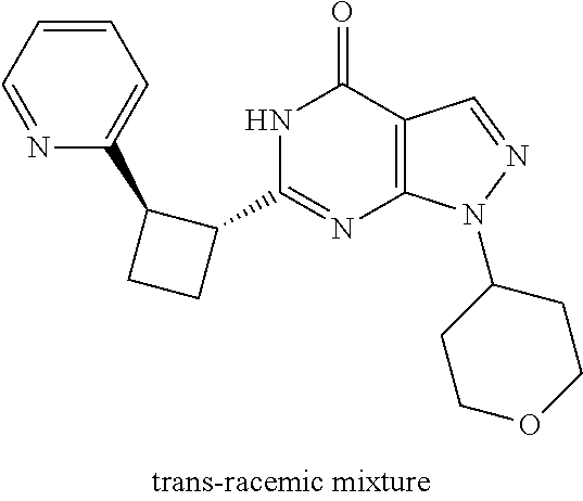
C1(C2C(C3=CC=CC=N3)CC2)=NC2=C(C(=O)N1)C=NN2C1CCOCC1
